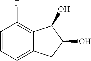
C1=CC=C2C(=C1F)C(O)C(O)C2
